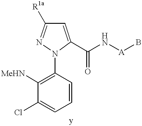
C1([MeHN])=C(N2C(C(N[A]B)=O)=CC([R1a])=N2)C=CC=C1Cl
